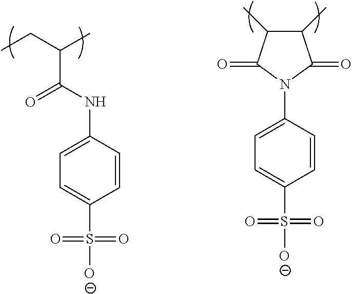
C1=C(S(=O)(=O)[O-])C=CC(NC(C(CC)C)=O)=C1.C1(C)C(C)C(=O)N(C2=CC=C(S(=O)(=O)[O-])C=C2)C1=O
